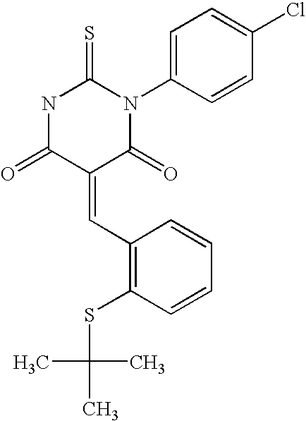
N1C(=O)C(=CC2=C(SC(C)(C)C)C=CC=C2)C(=O)N(C2=CC=C(Cl)C=C2)C1=S
